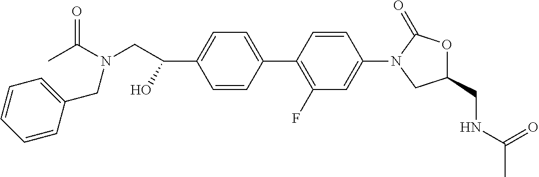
C1(N2CC(CNC(C)=O)OC2=O)=CC(F)=C(C2=CC=C(C(CN(C(C)=O)CC3=CC=CC=C3)O)C=C2)C=C1
